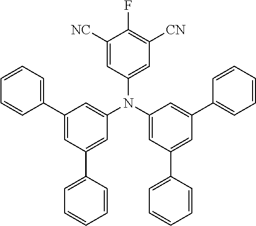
C1([NC])=CC(N(C2=CC(C3=CC=CC=C3)=CC(C3=CC=CC=C3)=C2)C2=CC(C3=CC=CC=C3)=CC(C3=CC=CC=C3)=C2)=CC([CN])=C1F
